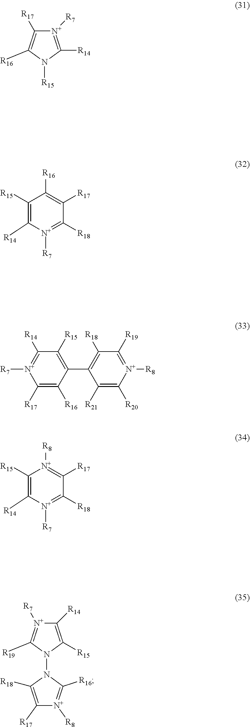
[N+]1([R7])=C([R14])N([R15])C([R16])=C1[R17].C1([R15])=C([R14])[N+]([R7])=C([R18])C([R17])=C1[R16].C1([R14])=[N+]([R7])C([R17])=C([R16])C(C2=C([R18])C([R19])=[N+]([R8])C([R20])=C2[R21])=C1[R15].C1([R15])=C([R14])[N+]([R7])=C([R18])C([R17])=[N+]1[R8].C1([R14])=C([R15])N(N2C([R18])=C([R17])[N+]([R8])=C2[R16])C([R19])=[N+]1[R7]
